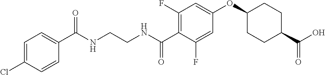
C1(C(NCCNC(C2=C(F)C=C(OC3CCC(C(O)=O)CC3)C=C2F)=O)=O)=CC=C(Cl)C=C1
